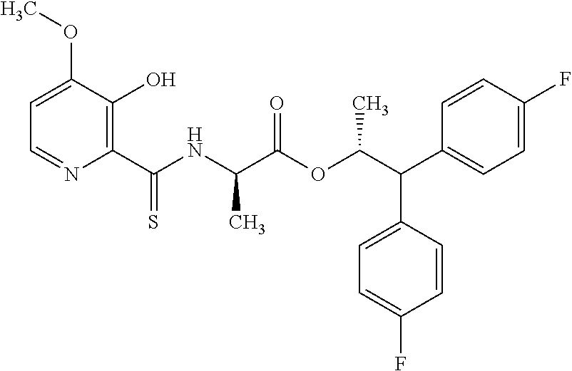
C1=C(OC)C(O)=C(C(NC(C(OC(C(C2=CC=C(F)C=C2)C2=CC=C(F)C=C2)C)=O)C)=S)N=C1
